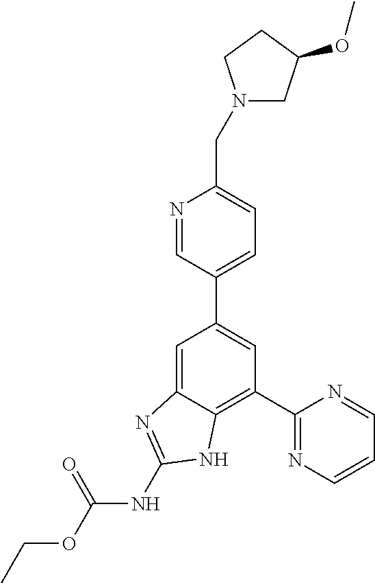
C1=C2C(=C(C3=NC=CC=N3)C=C1C1=CC=C(CN3CC(OC)CC3)N=C1)NC(NC(OCC)=O)=N2
